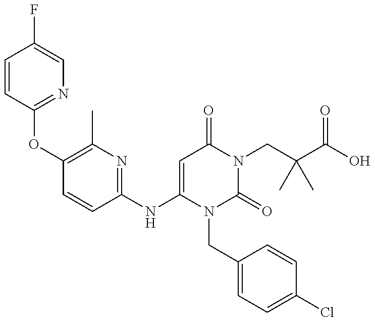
C1=CC(OC2=C(C)N=C(NC3=CC(=O)N(CC(C(O)=O)(C)C)C(=O)N3CC3=CC=C(Cl)C=C3)C=C2)=NC=C1F
